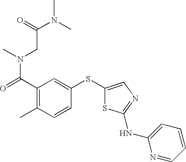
C(C1=C(C)C=CC(SC2=CN=C(NC3=CC=CC=N3)S2)=C1)(=O)N(C)CC(N(C)C)=O
